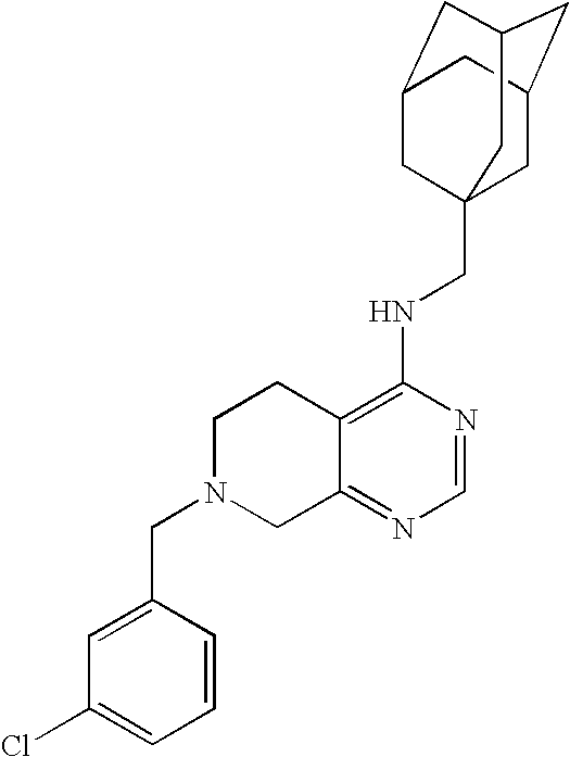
C12=C(NCC34CC5CC(CC(C3)C5)C4)N=CN=C1CN(CC1=CC(Cl)=CC=C1)CC2
